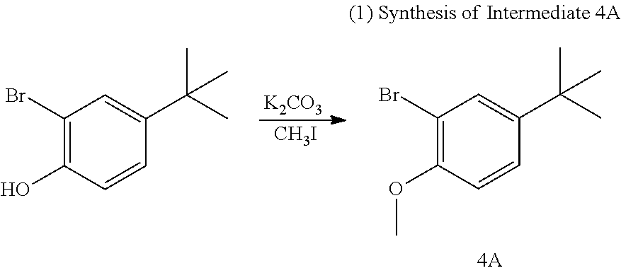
C1(Br)=C(O)C=CC(C(C)(C)C)=C1.[K2CO3].[CH3I].C1(Br)=C(OC)C=CC(C(C)(C)C)=C1
